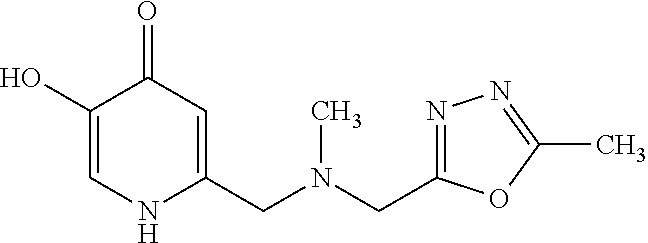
C1(O)=CNC(CN(CC2=NN=C(C)O2)C)=CC1=O
